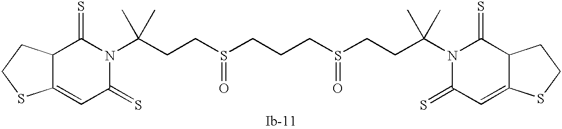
C(CCS(CCCS(CCC(C)(N1C(=S)C=C2C(C1=S)CCS2)C)=O)=O)(C)(N1C(=S)C2C(=CC1=S)SCC2)C
